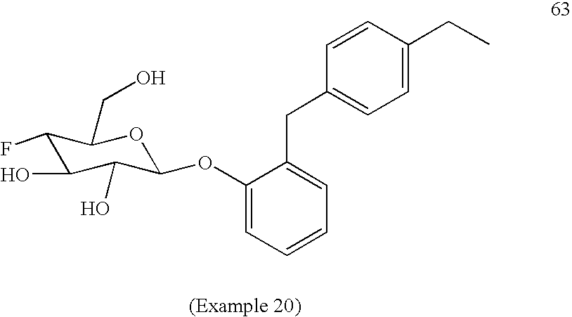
C1(F)C(O)C(O)C(OC2=CC=CC=C2CC2=CC=C(CC)C=C2)OC1CO
